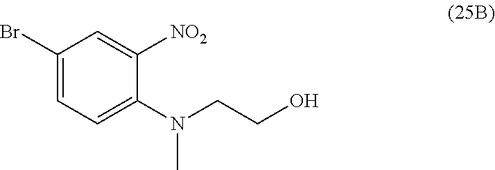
C1(Br)=CC=C(N(CCO)C)C([NO2])=C1
